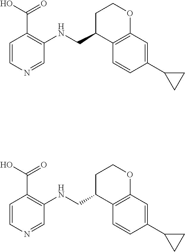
C1C(CNC2=C(C(O)=O)C=CN=C2)C2=C(OC1)C=C(C1CC1)C=C2.C1C(CNC2=C(C(O)=O)C=CN=C2)C2=C(OC1)C=C(C1CC1)C=C2
